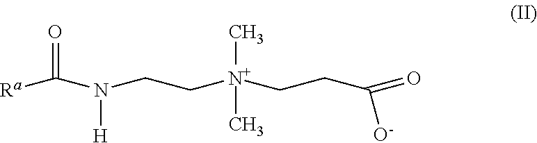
[Ra]C(N(CC[N+](CCC(=O)[O-])(C)C)[H])=O
